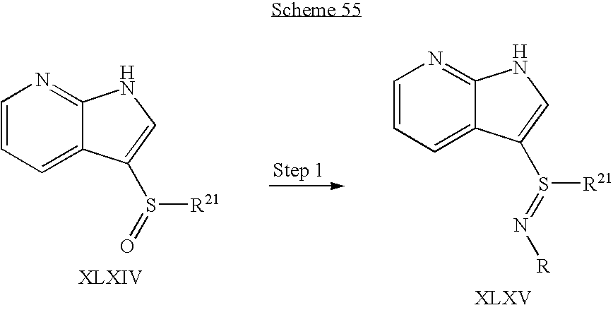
C1=CC=C2C(=N1)NC=C2S(=O)[R21].C1=CC=C2C(=N1)NC=C2S([R21])=N[R]
